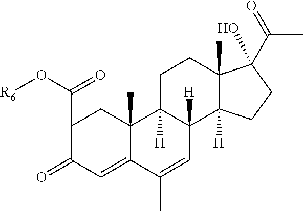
C1(C(=O)O[R6])C(=O)C=C2C(C)(C1)C1([H])C([H])(C=C2C)C2([H])C(C)(CC1)C(O)(C(C)=O)CC2
